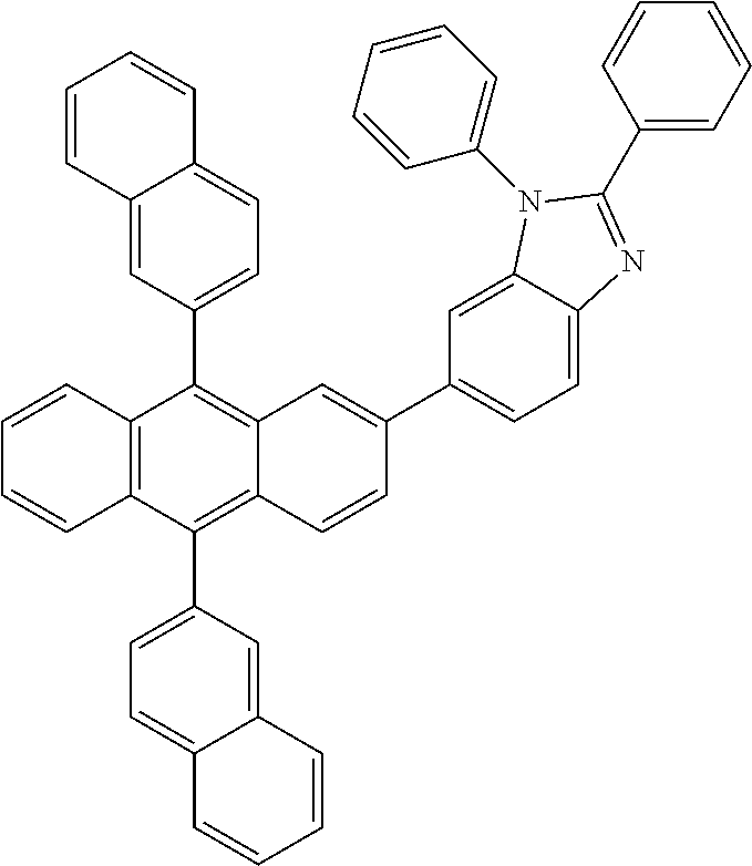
C12=C(C(C3=CC=C4C(=C3)C=CC=C4)=C3C(=C1C1=CC=C4C(=C1)C=CC=C4)C=C(C1=CC=C4C(=C1)N(C1=CC=CC=C1)C(C1=CC=CC=C1)=N4)C=C3)C=CC=C2
